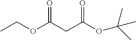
CCOC(=O)CC(=O)OC(C)(C)C
